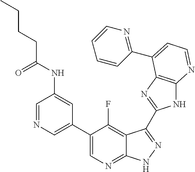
C1=NC=C(C2=CN=C3C(=C2F)C(C2=NC4=C(N2)N=CC=C4C2=NC=CC=C2)=NN3)C=C1NC(CCCC)=O
